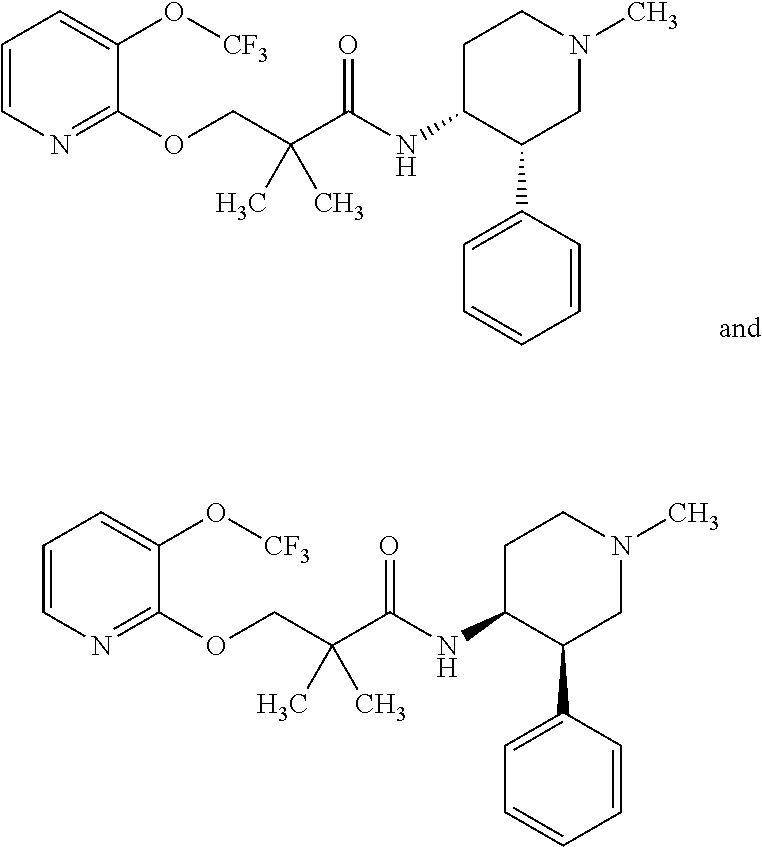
C1=CN=C(OCC(C(NC2C(C3=CC=CC=C3)CN(C)CC2)=O)(C)C)C(O[CF3])=C1.C1=CN=C(OCC(C(NC2C(C3=CC=CC=C3)CN(C)CC2)=O)(C)C)C(O[CF3])=C1
